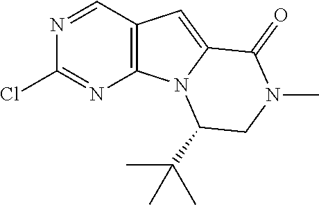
N1=CC2=C(N=C1Cl)N1C(=C2)C(=O)N(C)CC1C(C)(C)C
